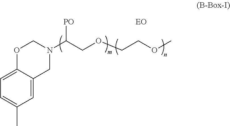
C1=C2C(=CC=C1C)OCN(C(COCCOC)[PO])C2.[EO]
